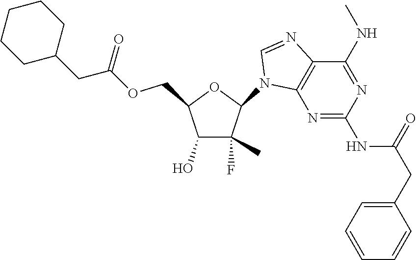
C1(F)(C)C(O)C(COC(CC2CCCCC2)=O)OC1N1C2=C(N=C1)C(NC)=NC(NC(CC1=CC=CC=C1)=O)=N2
